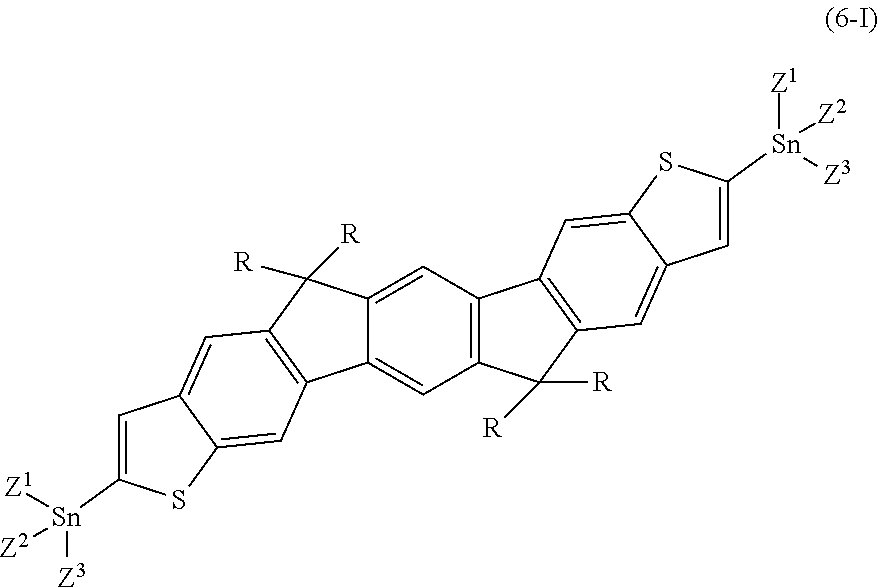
C12=CC3=C(C=C1C([R])([R])C1=C2C=C2C(=C1)C=C([Sn]([Z2])([Z1])[Z3])S2)C1=C(C3([R])[R])C=C2C(=C1)SC([Sn]([Z2])([Z1])[Z3])=C2
